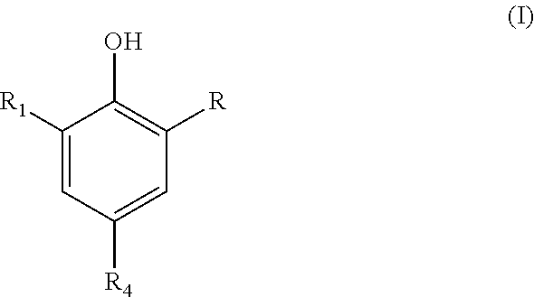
C1([R1])=CC([R4])=CC([R])=C1O
